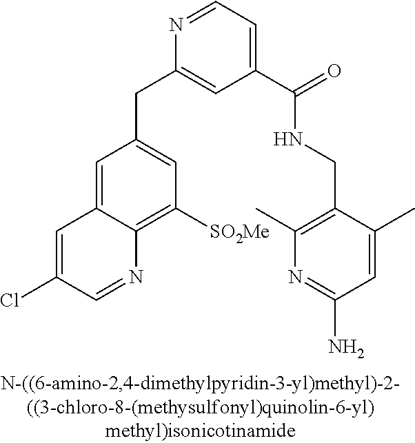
N1=CC=C(C(=O)NCC2=C(C)N=C(N)C=C2C)C=C1CC1=CC([SO2Me])=C2C(=C1)C=C(Cl)C=N2
